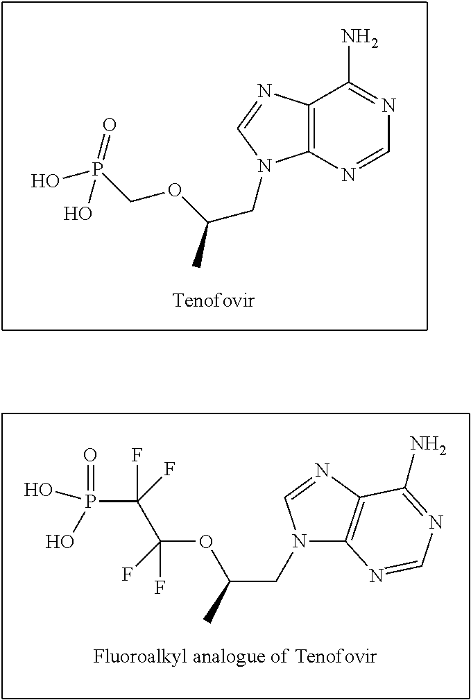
C12=C(N=CN=C1N)N(CC(C)OCP(O)(=O)O)C=N2.N1(CC(C)OC(C(F)(P(O)(O)=O)F)(F)F)C2=C(N=C1)C(N)=NC=N2
